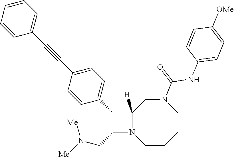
C1CCCN(C(=O)NC2=CC=C([OMe])C=C2)CC2([H])N1C(CN([Me])[Me])C2C1=CC=C(C#CC2=CC=CC=C2)C=C1
